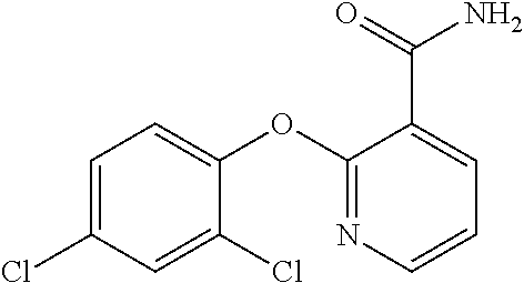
C1=C(Cl)C=C(Cl)C(OC2=NC=CC=C2C(=O)N)=C1
